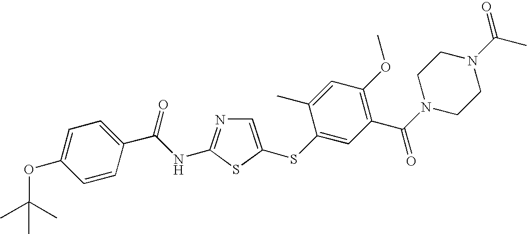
C1=C(SC2=CC(C(N3CCN(C(C)=O)CC3)=O)=C(OC)C=C2C)SC(NC(C2=CC=C(OC(C)(C)C)C=C2)=O)=N1
